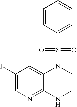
IC1=CN=C2C(=C1)N(S(C1=CC=CC=C1)(=O)=O)CCN2
